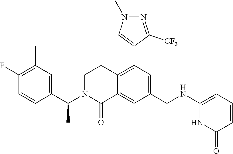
C1(C)=C(F)C=CC(C(N2C(=O)C3=CC(CNC4=CC=CC(=O)N4)=CC(C4=CN(C)N=C4[CF3])=C3CC2)C)=C1
